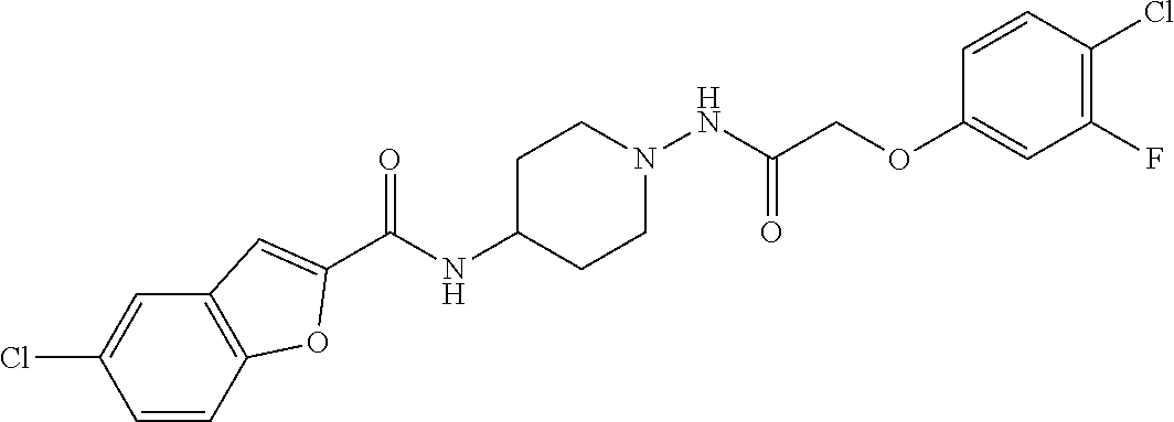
C1C(NC(C2=CC3=C(O2)C=CC(Cl)=C3)=O)CCN(NC(COC2=CC(F)=C(Cl)C=C2)=O)C1
